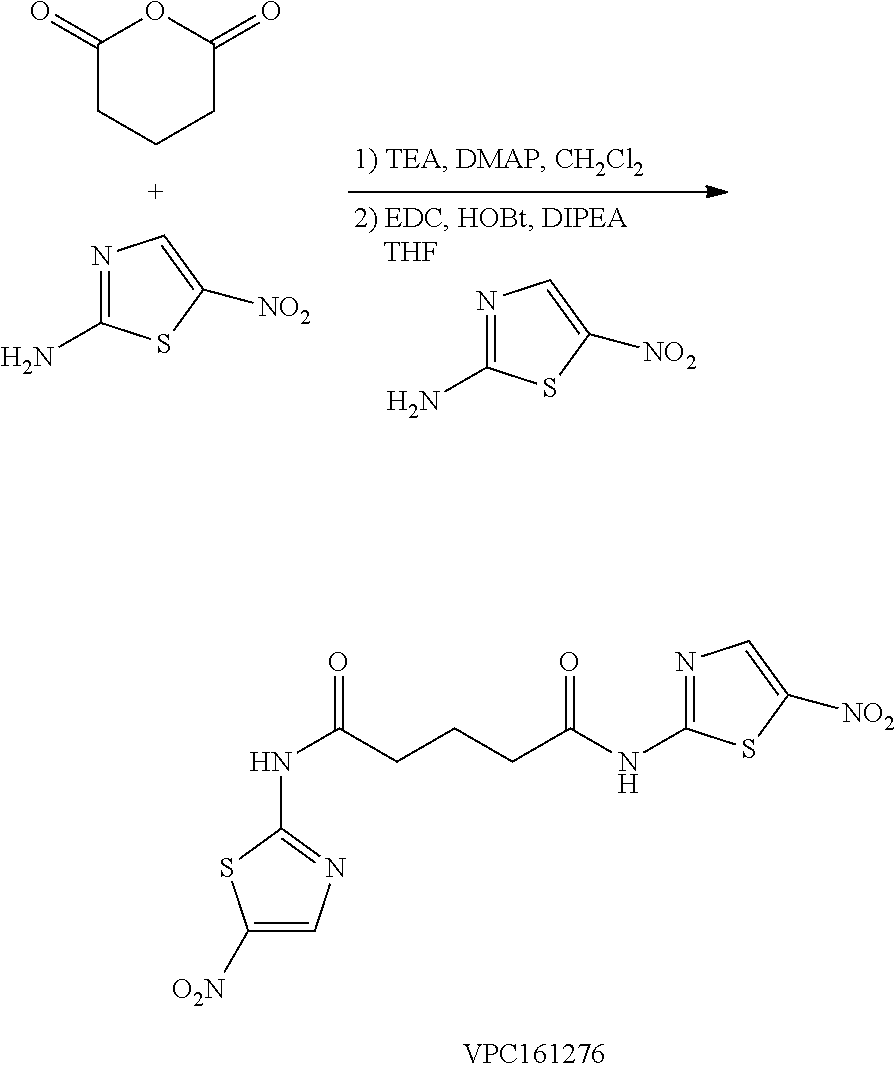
C1(=O)CCCC(=O)O1.N1=C(N)SC([NO2])=C1.N1=C(N)SC([NO2])=C1.N1=C(NC(=O)CCCC(=O)NC2=NC=C([O2N])S2)SC([NO2])=C1
